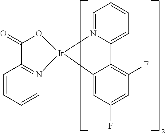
C1=CC=N2C(=C1)C1=C(F)C=C(F)C=C1[Ir]21N2=C(C(=O)O1)C=CC=C2
